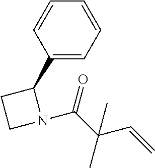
C1(C2CCN2C(C(C=C)(C)C)=O)=CC=CC=C1
